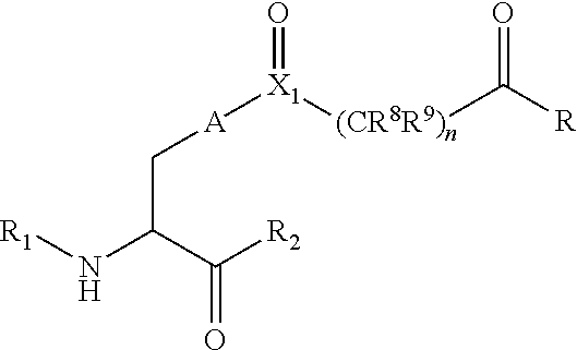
C(N[R1])(C([R2])=O)C[A][X1]([(CR8R9)n]C([R])=O)=O
